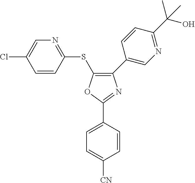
O1C(C2=CC=C([CN])C=C2)=NC(C2=CN=C(C(O)(C)C)C=C2)=C1SC1=NC=C(Cl)C=C1
